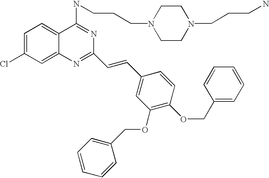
N(C1=NC(C=CC2=CC(OCC3=CC=CC=C3)=C(OCC3=CC=CC=C3)C=C2)=NC2=CC(Cl)=CC=C12)CCCN1CCN(CCCN)CC1
